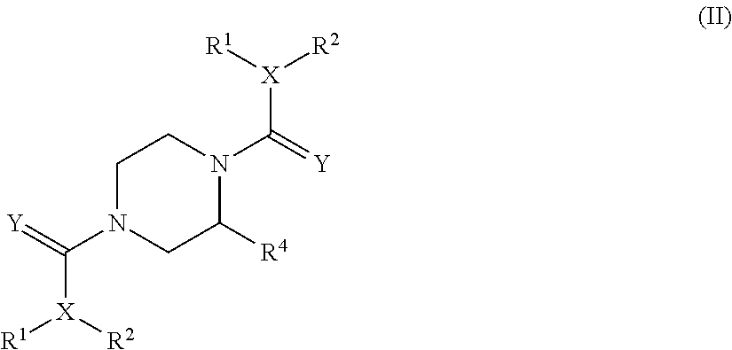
C1N(C(=[Y])[X]([R1])[R2])CC([R4])N(C(=[Y])[X]([R1])[R2])C1
